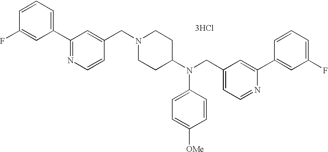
C1=CC(F)=CC(C2=NC=CC(CN3CCC(N(CC4=CC=NC(C5=CC(F)=CC=C5)=C4)C4=CC=C([OMe])C=C4)CC3)=C2)=C1.[3HCl]
